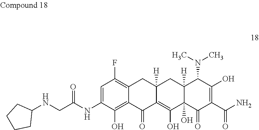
C1=C(NC(CNC2CCCC2)=O)C(O)=C2C(=C1F)CC1([H])C(=C(O)C3(O)C([H])(C1)C(N(C)C)C(O)=C(C(N)=O)C3=O)C2=O
